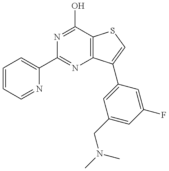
C1=CC=NC(C2=NC3=C(C(O)=N2)SC=C3C2=CC(CN(C)C)=CC(F)=C2)=C1
